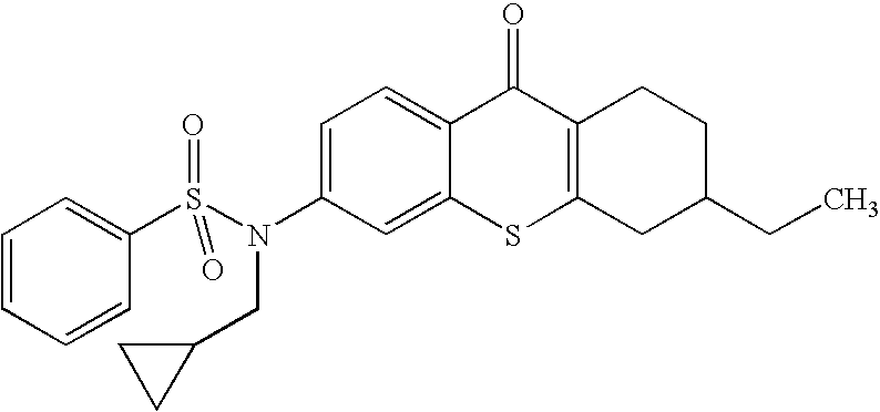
C1=C(N(S(C2=CC=CC=C2)(=O)=O)CC2CC2)C=C2C(=C1)C(=O)C1=C(S2)CC(CC)CC1
